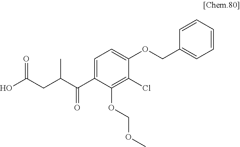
C1(C(C(CC(O)=O)C)=O)=CC=C(OCC2=CC=CC=C2)C(Cl)=C1OCOC
